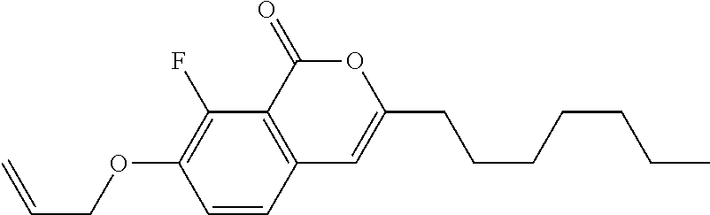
C1=CC2=C(C(F)=C1OCC=C)C(=O)OC(CCCCCCC)=C2
